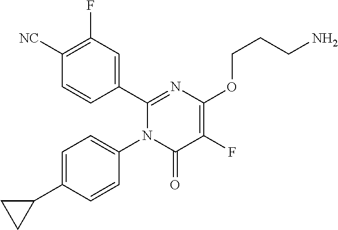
C1(C2=CC(F)=C([CN])C=C2)=NC(OCCCN)=C(F)C(=O)N1C1=CC=C(C2CC2)C=C1
